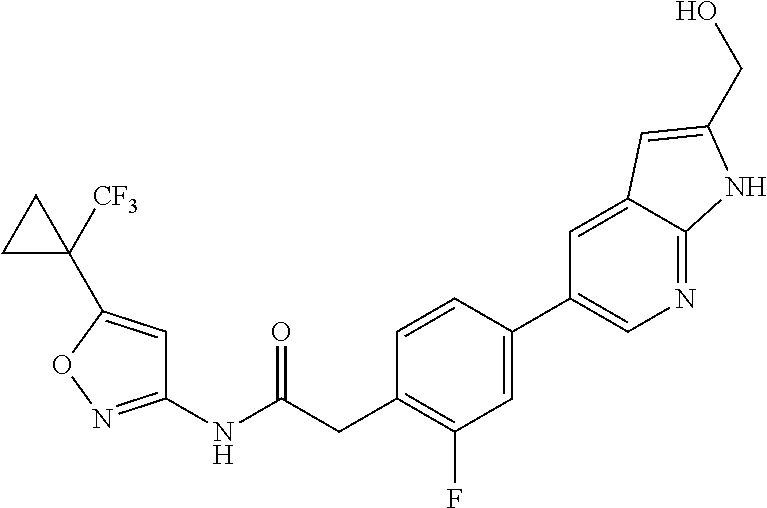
C1=CC(C2=CN=C3C(=C2)C=C(CO)N3)=CC(F)=C1CC(NC1=NOC(C2([CF3])CC2)=C1)=O
